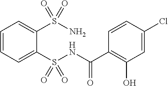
C1=CC=C(S(NC(C2=C(O)C=C(Cl)C=C2)=O)(=O)=O)C(S(N)(=O)=O)=C1
